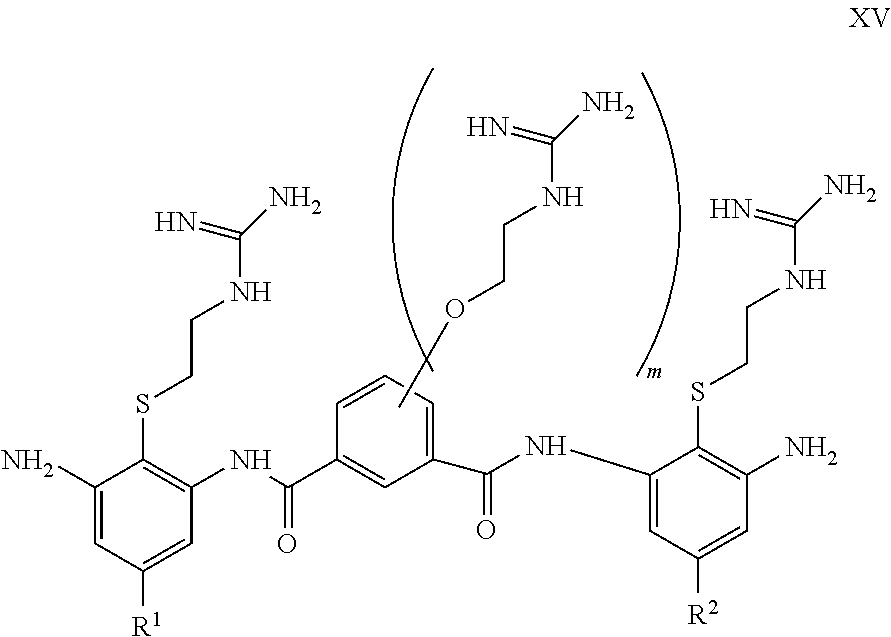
C1(N)=CC([R1])=CC(NC(C2=CC(C(=O)NC3=CC([R2])=CC(N)=C3SCCNC(=N)N)=CC=C2)=O)=C1SCCNC(=N)N.COCCNC(=N)N
